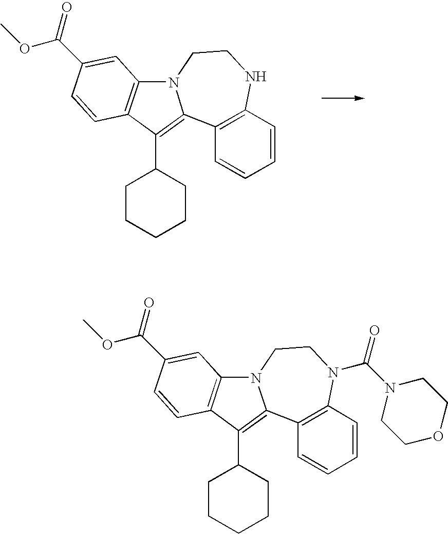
C1(C2CCCCC2)=C2C3=C(C=CC=C3)NCCN2C2=C1C=CC(C(OC)=O)=C2.C1(C2CCCCC2)=C2C3=C(C=CC=C3)N(C(N3CCOCC3)=O)CCN2C2=C1C=CC(C(OC)=O)=C2
